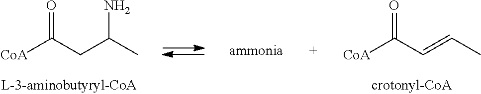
O=C(CC(C)N)[CoA].O=C(C=CC)[CoA]
